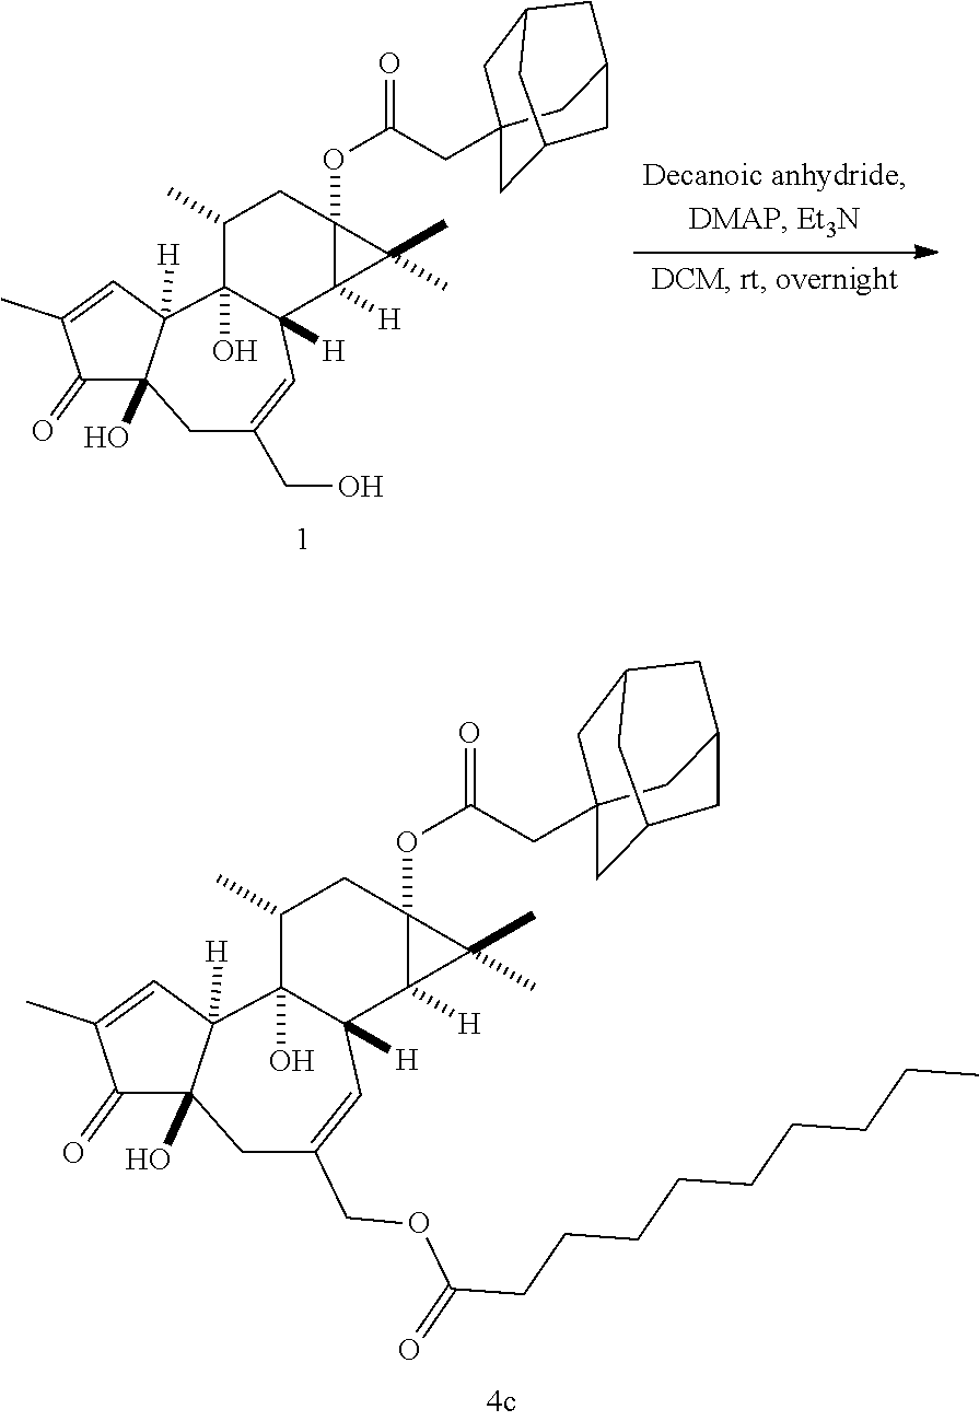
C1(=O)C(C)=CC2([H])C1(O)CC(COC(CCCCCCCCC)=O)=CC1([H])C2(O)C(C)CC2(OC(CC34CC5CC(C3)CC(C4)C5)=O)C1([H])C2(C)C.C1(=O)C(C)=CC2([H])C1(O)CC(CO)=CC1([H])C2(O)C(C)CC2(OC(CC34CC5CC(C3)CC(C4)C5)=O)C1([H])C2(C)C
